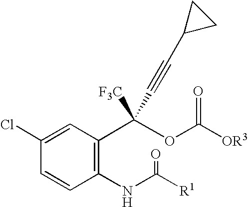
C1(NC([R1])=O)=C(C(OC(=O)[OR3])([F3C])C#CC2CC2)C=C(Cl)C=C1
